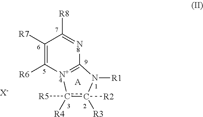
C1([R7])=C([R6])[N+4]2=C([N8]=C1[R8])N([R1])c([R2])([R3])c2([R5])[R4].[A].[X-]
